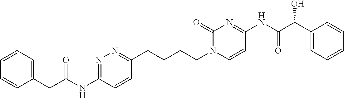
C1=CC=C(CC(=O)NC2=NN=C(CCCCN3C=CC(NC(C(C4=CC=CC=C4)O)=O)=NC3=O)C=C2)C=C1
